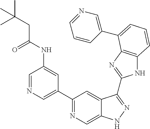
C1=NC=C(C2=NC=C3C(=C2)C(C2=NC4=C(N2)C=CC=C4C2=CN=CC=C2)=NN3)C=C1NC(CC(C)(C)C)=O
